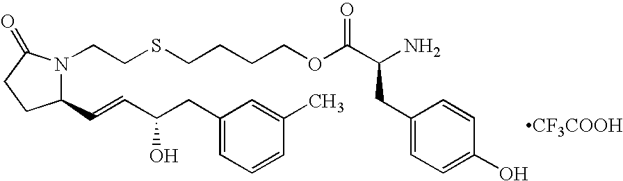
[CF3COOH].C1(C=CC(CC2=CC=CC(C)=C2)O)N(CCSCCCCOC(C(N)CC2=CC=C(O)C=C2)=O)C(=O)CC1
